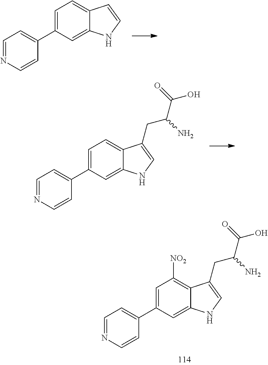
C1=C(C2=CC=NC=C2)C=C2C(=C1[NO2])C(CC(C(=O)O)N)=CN2.C1=C(C2=CC=NC=C2)C=C2C(=C1)C=CN2.C1=C(C2=CC=NC=C2)C=C2C(=C1)C(CC(C(=O)O)N)=CN2
